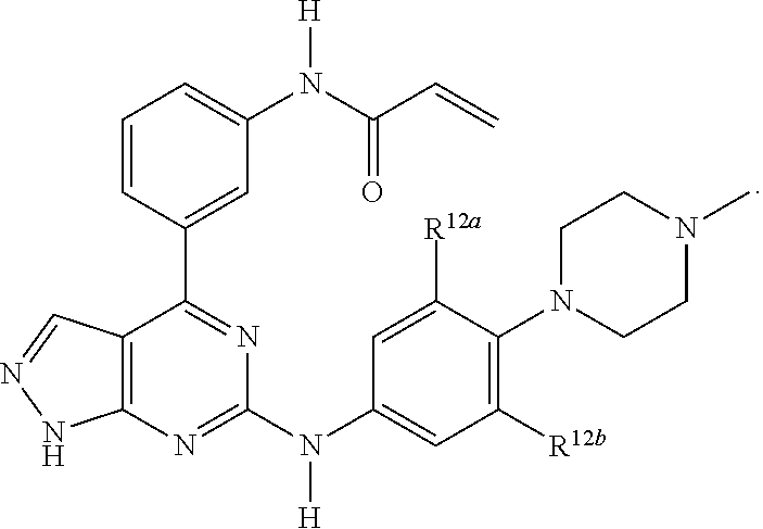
C12=C(N=C(N(C3=CC([R12b])=C(N4CCN(C)CC4)C([R12a])=C3)[H])N=C1C1=CC(N(C(C=C)=O)[H])=CC=C1)NN=C2
